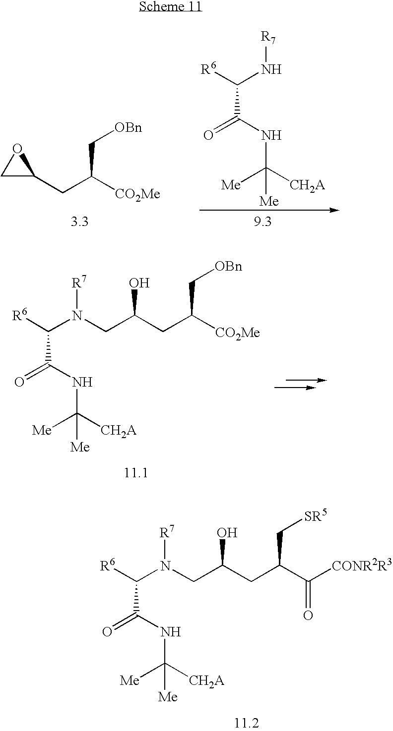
[R6]C(N(CC(CC(C([CONR2R3])=O)C[SR5])O)[R7])C(=O)NC([Me])([CH2A])[Me].C(C(=O)NC([Me])([CH2A])[Me])(N[R7])[R6].C1C(CC([CO2Me])C[OBn])O1.[R6]C(N(CC(CC([CO2Me])C[OBn])O)[R7])C(=O)NC([Me])([CH2A])[Me]
